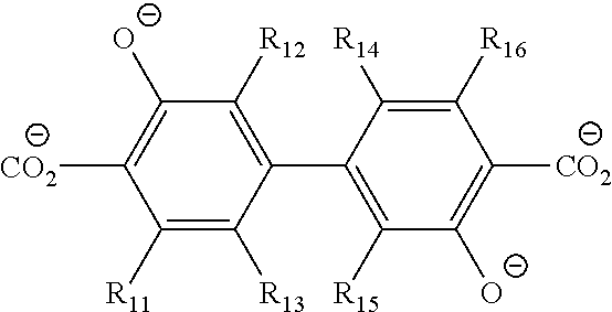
C1([R13])=C([R11])C([CO2])=C([O-])C([R12])=C1C1=C([R15])C([O-])=C([CO2])C([R16])=C1[R14]
